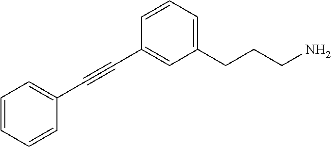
C(#CC1=CC(CCCN)=CC=C1)C1=CC=CC=C1
